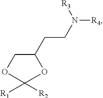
N([R4])(CCC1COC([R1])([R2])O1)[R3]
